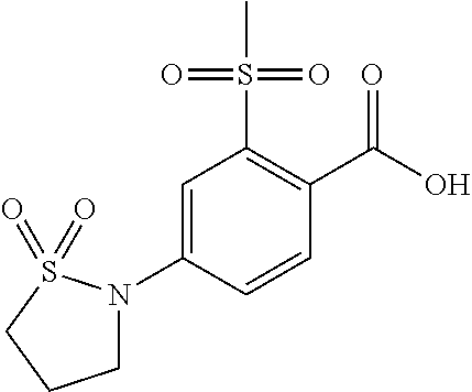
C1=C(N2CCCS2(=O)=O)C=CC(C(O)=O)=C1S(C)(=O)=O
